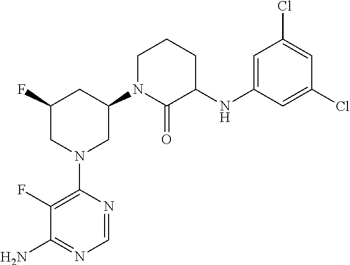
C1(N2CC(N3C(=O)C(NC4=CC(Cl)=CC(Cl)=C4)CCC3)CC(F)C2)=C(F)C(N)=NC=N1
